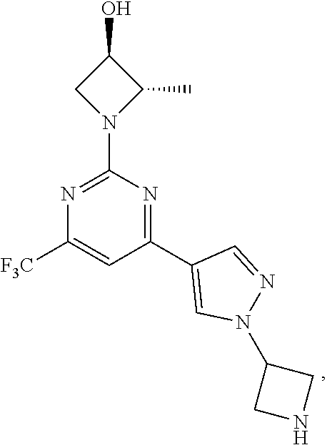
C1=C([F3C])N=C(N2C(C)C(O)C2)N=C1C1=CN(C2CNC2)N=C1
